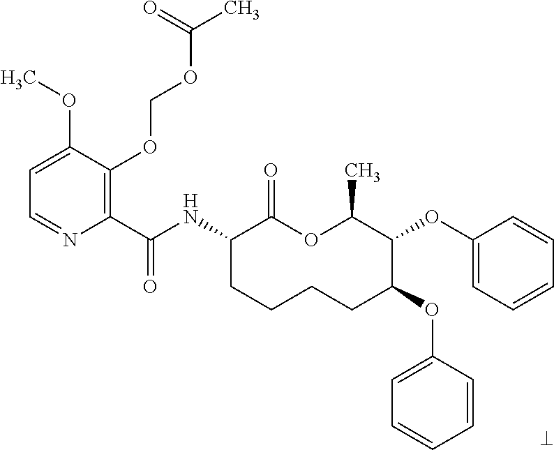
C1(C(NC2CCCCC(OC3=CC=CC=C3)C(OC3=CC=CC=C3)C(C)OC2=O)=O)=C(OCOC(C)=O)C(OC)=CC=N1
